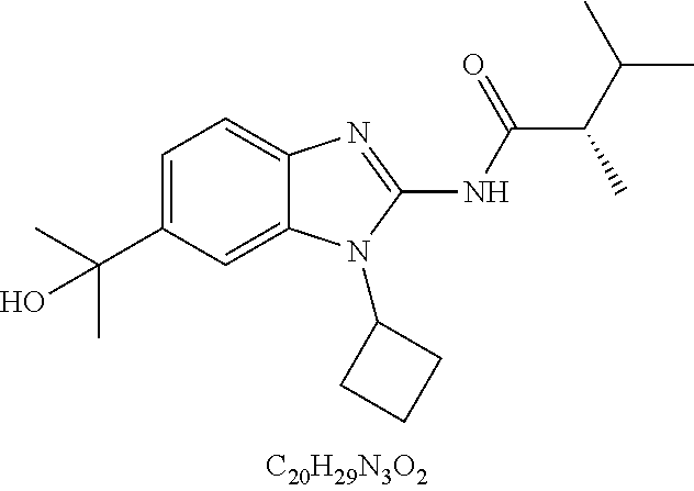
C1=C(C(C)(C)O)C=C2C(=C1)N=C(NC(C(C(C)C)C)=O)N2C1CCC1
